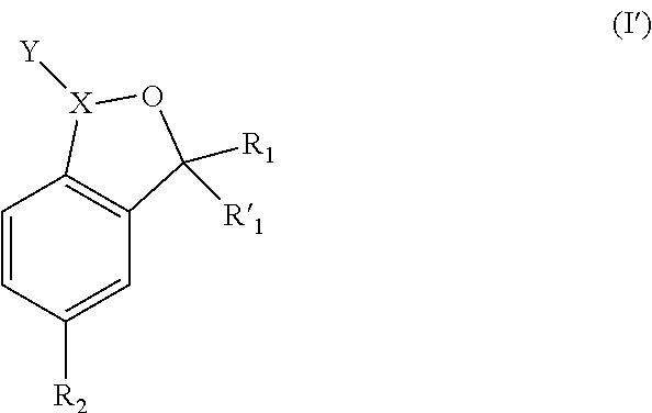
C1=CC([R2])=CC2=C1[X]([Y])OC2([R1])[R1]
